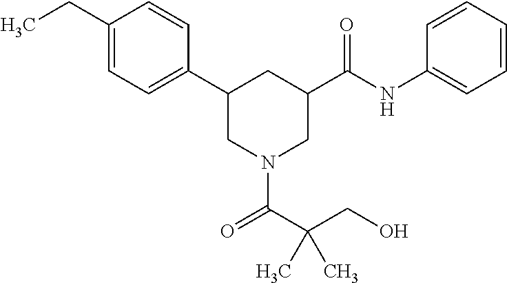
C1(CC)=CC=C(C2CN(C(C(CO)(C)C)=O)CC(C(NC3=CC=CC=C3)=O)C2)C=C1
